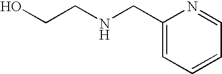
C1(CNCCO)=CC=CC=N1
